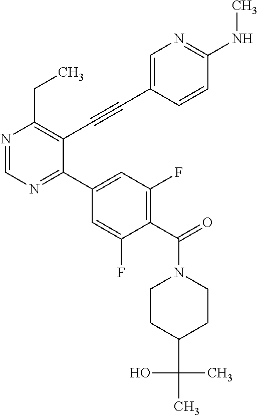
N1=CN=C(C2=CC(F)=C(C(N3CCC(C(C)(C)O)CC3)=O)C(F)=C2)C(C#CC2=CN=C(NC)C=C2)=C1CC
